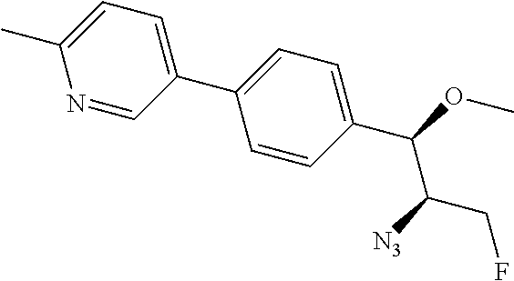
N1=CC(C2=CC=C(C(OC)C([N3])CF)C=C2)=CC=C1C
